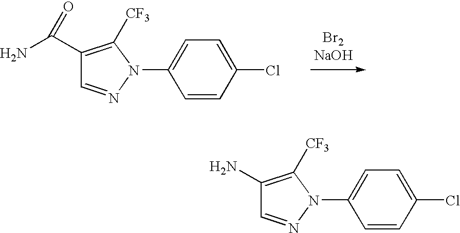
NC(C1=C([CF3])N(C2=CC=C(Cl)C=C2)N=C1)=O.C1(N)=C([CF3])N(C2=CC=C(Cl)C=C2)N=C1
